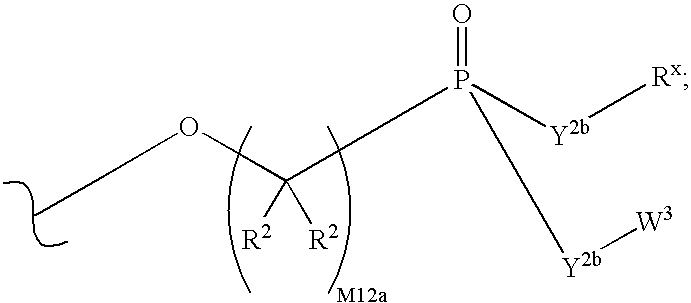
O(C([R2])([R2])P([Y2b][Rx])(=O)[Y2b][W3])CC
